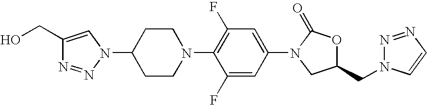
C1(CO)=CN(C2CCN(C3=C(F)C=C(N4CC(CN5N=NC=C5)OC4=O)C=C3F)CC2)N=N1
